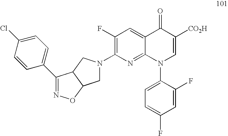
C12=CC(F)=C(N3CC4C(C3)C(C3=CC=C(Cl)C=C3)=NO4)N=C1N(C1=CC=C(F)C=C1F)C=C([CO2H])C2=O
